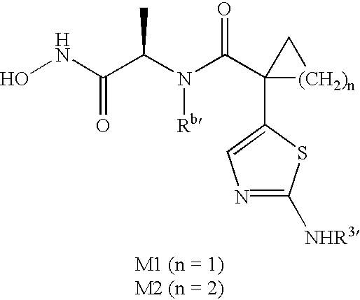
ONC(C(N(C(C1(C2=CN=C([NHR3])S2)[(CH2)n]C1)=O)[Rb])C)=O
